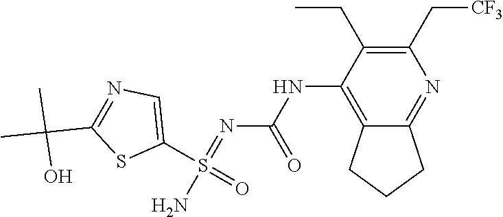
C12=C(NC(N=S(N)(C3=CN=C(C(C)(O)C)S3)=O)=O)C(CC)=C(C[CF3])N=C1CCC2
